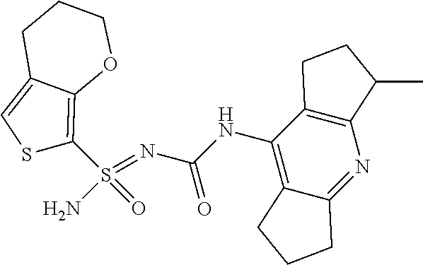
C(NC1=C2C(=NC3=C1CCC3C)CCC2)(N=S(N)(=O)C1=C2C(=CS1)CCCO2)=O
